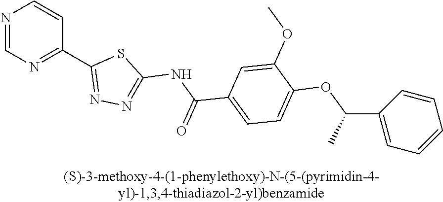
N1=CN=C(C2=NN=C(NC(C3=CC=C(OC(C4=CC=CC=C4)C)C(OC)=C3)=O)S2)C=C1
